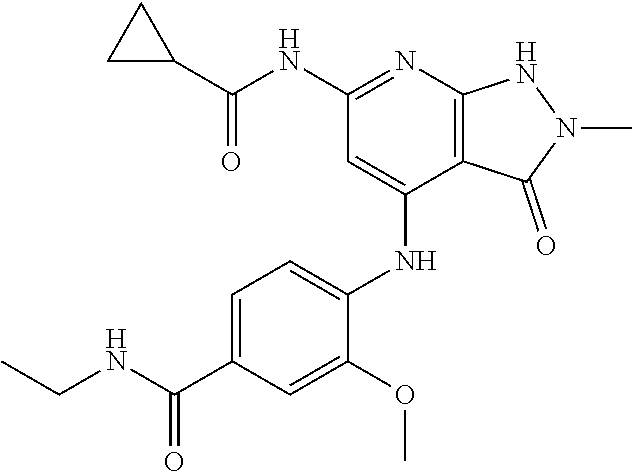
C(NC1=NC2=C(C(NC3=CC=C(C(NCC)=O)C=C3OC)=C1)C(=O)N(C)N2)(=O)C1CC1
